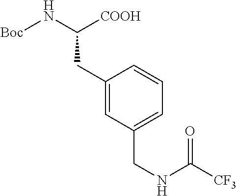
C1(CC(N[Boc])[COOH])=CC(CNC([CF3])=O)=CC=C1
